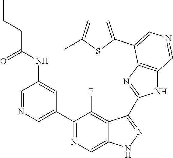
C1(C2=CN=CC(NC(=O)CCC)=C2)=NC=C2C(=C1F)C(C1=NC3=C(N1)C=NC=C3C1=CC=C(C)S1)=NN2
